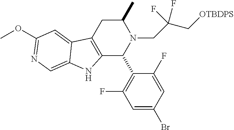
C1(C)CC2=C(C(C3=C(F)C=C(Br)C=C3F)N1CC(C[OTBDPS])(F)F)NC1=CN=C(OC)C=C21
